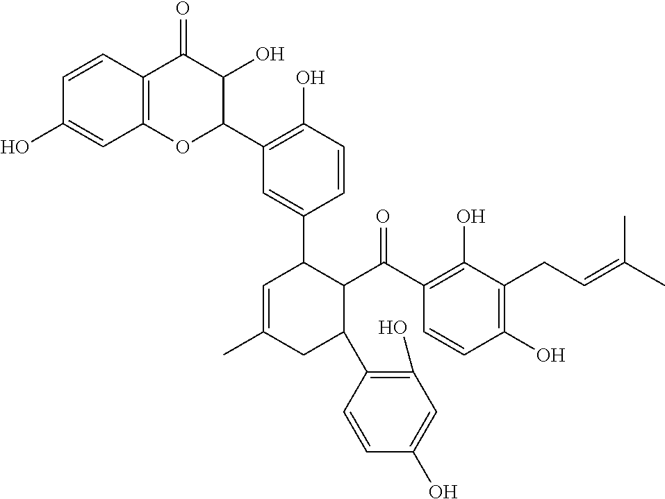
C12=C(C=CC(O)=C1)C(=O)C(O)C(C1=C(O)C=CC(C3C=C(C)CC(C4=C(O)C=C(O)C=C4)C3C(C3=C(O)C(CC=C(C)C)=C(O)C=C3)=O)=C1)O2
